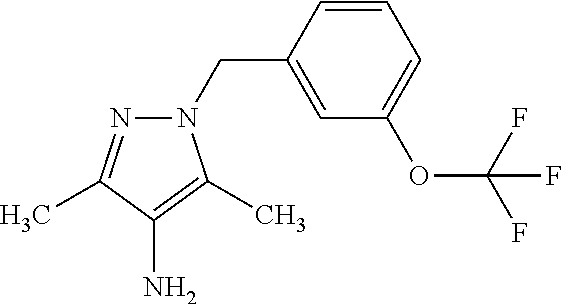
N1(CC2=CC(OC(F)(F)F)=CC=C2)N=C(C)C(N)=C1C
